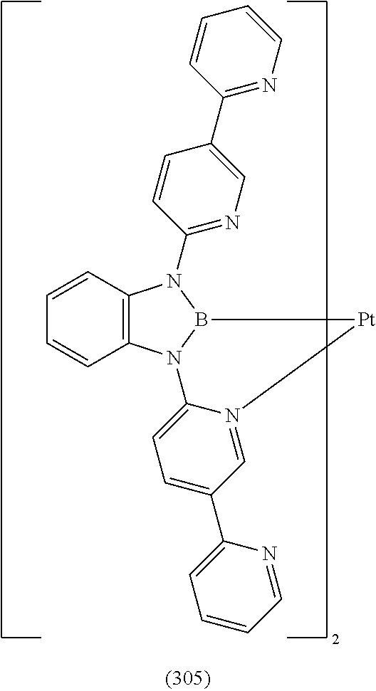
C12=C(N3B(N1C1=NC=C(C4=NC=CC=C4)C=C1)[Pt]N1=CC(C4=CC=CC=N4)=CC=C31)C=CC=C2
